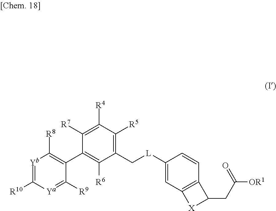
[Yb]1=C([R10])[Ya]=C([R9])C(C2=C([R6])C(C[L]C3=CC4=C(C=C3)C(CC([OR1])=O)[X]4)=C([R5])C([R4])=C2[R7])=C1[R8]
